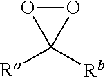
C1([Rb])([Ra])OO1
